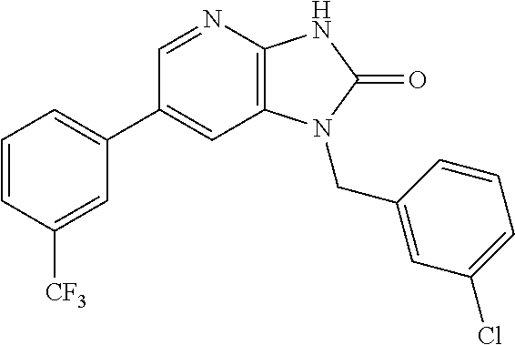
C1(C2=CC=CC([CF3])=C2)=CC2=C(N=C1)NC(=O)N2CC1=CC(Cl)=CC=C1
